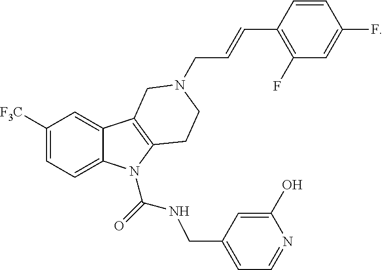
C1([F3C])=CC=C2C(=C1)C1=C(N2C(=O)NCC2=CC=NC(O)=C2)CCN(CC=CC2=C(F)C=C(F)C=C2)C1
